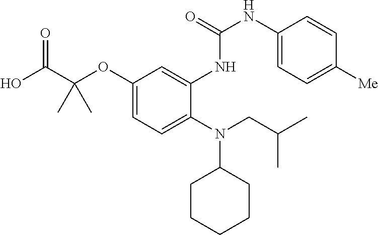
C1(OC(C(O)=O)(C)C)=CC=C(N(CC(C)C)C2CCCCC2)C(NC(NC2=CC=C([Me])C=C2)=O)=C1
